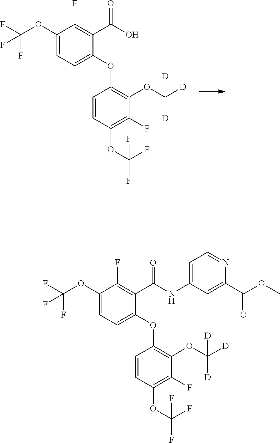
C(=O)(O)C1=C(F)C(OC(F)(F)F)=CC=C1OC1=C(OC([D])([D])[D])C(F)=C(OC(F)(F)F)C=C1.C(=O)(NC1=CC=NC(C(OC)=O)=C1)C1=C(F)C(OC(F)(F)F)=CC=C1OC1=C(OC([D])([D])[D])C(F)=C(OC(F)(F)F)C=C1
